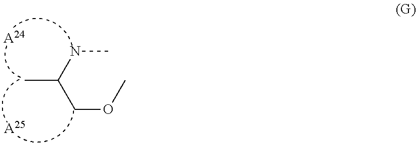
CC(NC)COC.[A24].[A25]
